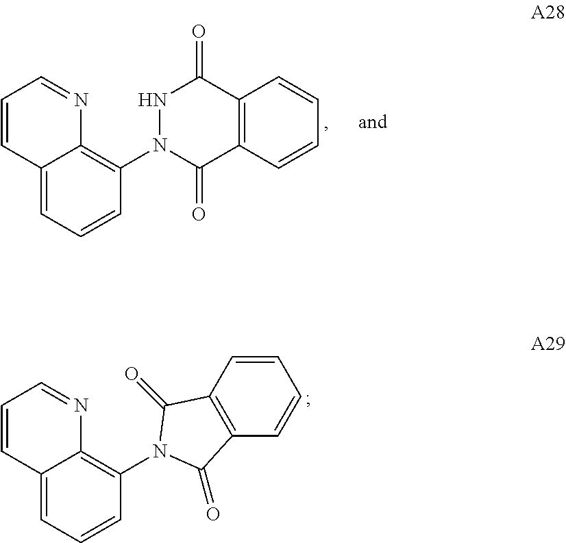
C12=CC=CC(N3C(=O)C4=C(C(=O)N3)C=CC=C4)=C1N=CC=C2.C12=CC=CC(N3C(=O)C4=C(C=CC=C4)C3=O)=C1N=CC=C2
